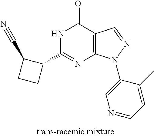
N1C(C2C(C#N)CC2)=NC2=C(C1=O)C=NN2C1=CN=CC=C1C
